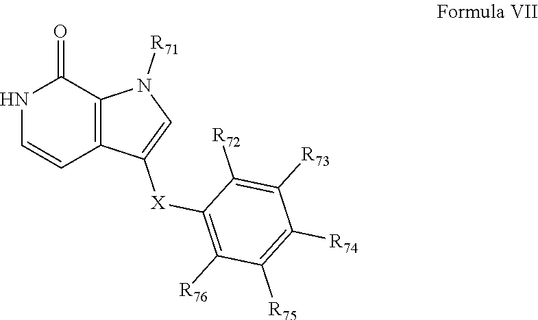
C12=C(C(=O)NC=C1)N([R71])C=C2[X]C1=C([R76])C([R75])=C([R74])C([R73])=C1[R72]
